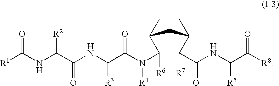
[R1]C(NC(C(NC(C(N([R4])C1([R6])C(C(NC(C([R8])=O)[R5])=O)([R7])C2CCC1C2)=O)[R3])=O)[R2])=O
